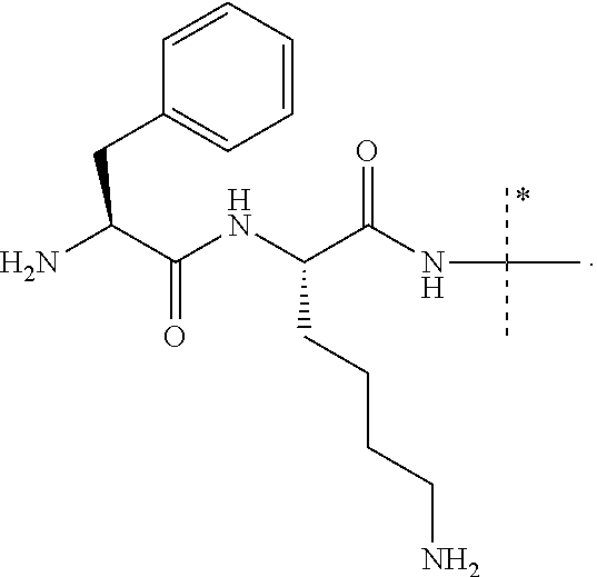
NC(C(=O)NC(C(NC(C)(C)C)=O)CCCCN)CC1=CC=CC=C1
